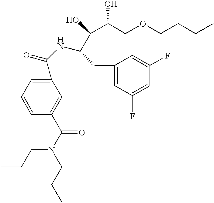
C1(C(NC(C(O)C(COCCCC)O)CC2=CC(F)=CC(F)=C2)=O)=CC(C)=CC(C(N(CCC)CCC)=O)=C1
